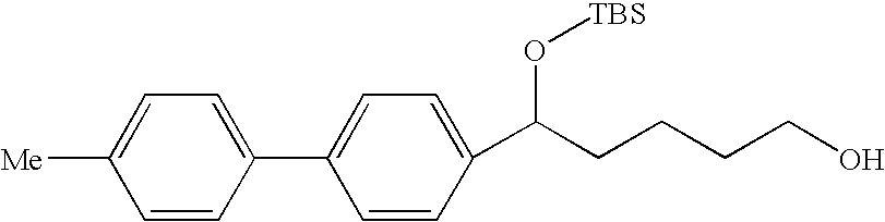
C1=CC(C2=CC=C(C(CCCCO)O[TBS])C=C2)=CC=C1[Me]
